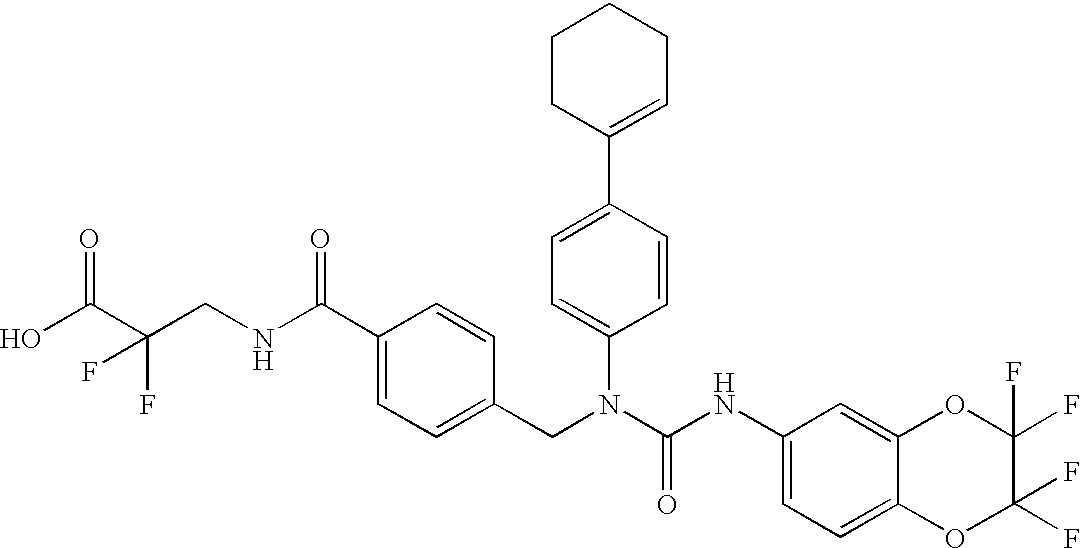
OC(C(CNC(C1=CC=C(CN(C(NC2=CC=C3C(=C2)OC(F)(F)C(F)(F)O3)=O)C2=CC=C(C3=CCCCC3)C=C2)C=C1)=O)(F)F)=O
